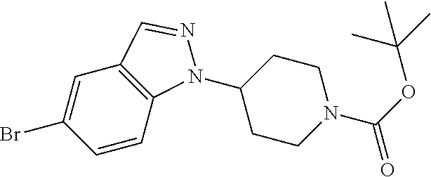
C1=CC2=C(C=C1Br)C=NN2C1CCN(C(OC(C)(C)C)=O)CC1
